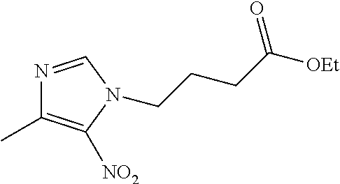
N1=CN(CCCC([OEt])=O)C([NO2])=C1C
